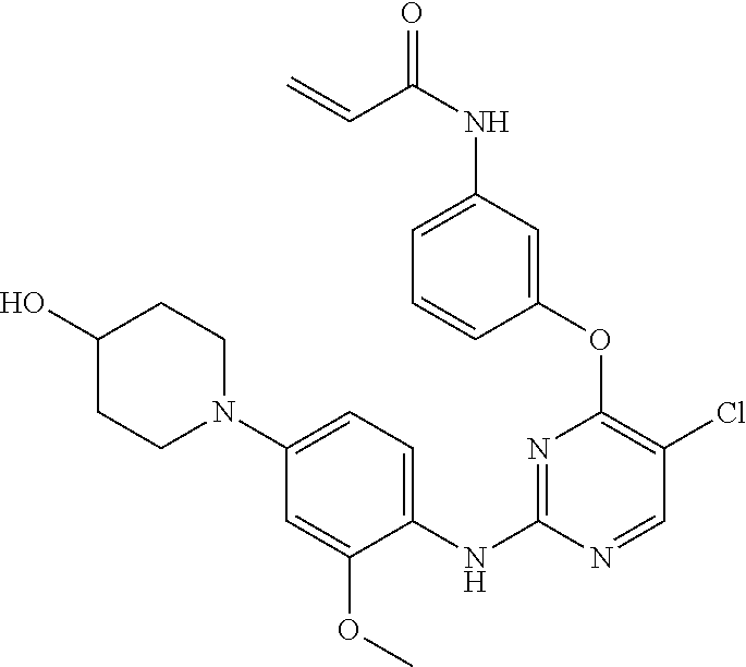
C1(OC2=C(Cl)C=NC(NC3=CC=C(N4CCC(O)CC4)C=C3OC)=N2)=CC(NC(=O)C=C)=CC=C1
